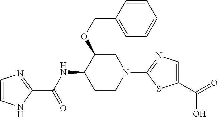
N(C1CCN(C2=NC=C(C(=O)O)S2)CC1OCC1=CC=CC=C1)C(C1=NC=CN1)=O
